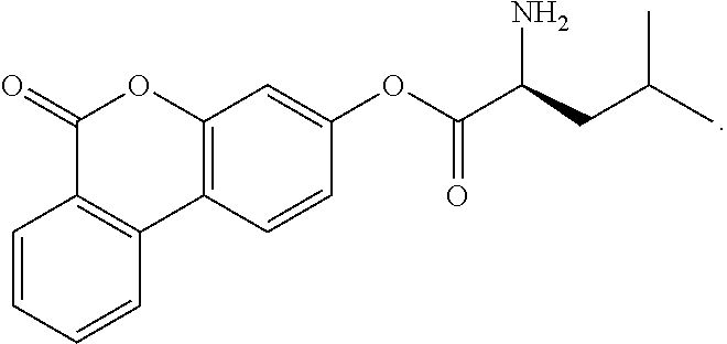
C1=CC=CC2=C1C(=O)OC1=C2C=CC(OC(C(CC(C)C)N)=O)=C1
